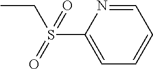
C1(S(CC)(=O)=O)=CC=CC=N1
